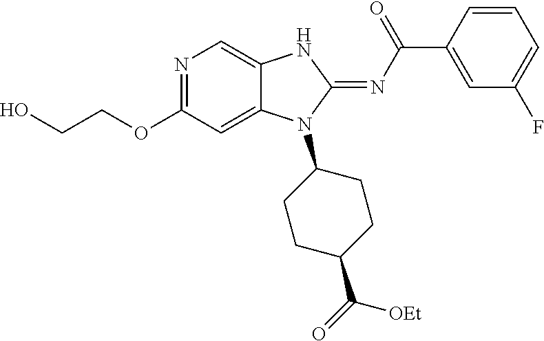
OCCOC1=NC=C2C(=C1)N(C1CCC(C([OEt])=O)CC1)C(=NC(C1=CC(F)=CC=C1)=O)N2
